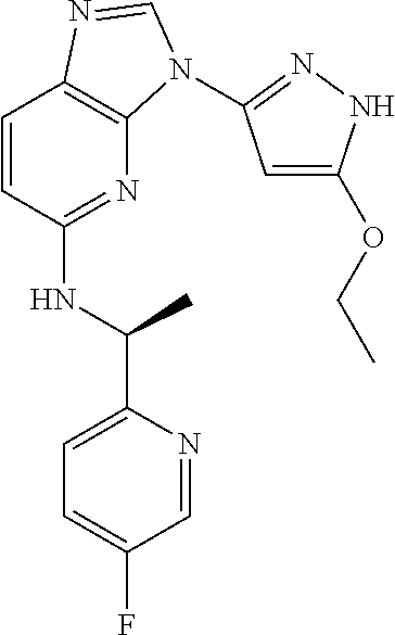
C1=CC(NC(C)C2=CC=C(F)C=N2)=NC2=C1N=CN2C1=NNC(OCC)=C1
